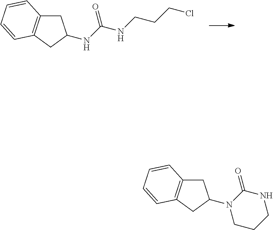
C1C2=C(CC1NC(=O)NCCCCl)C=CC=C2.C1C2=C(CC1N1CCCNC1=O)C=CC=C2
